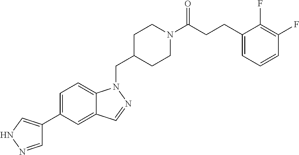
C1=NNC=C1C1=CC=C2C(=C1)C=NN2CC1CCN(C(CCC2=CC=CC(F)=C2F)=O)CC1
